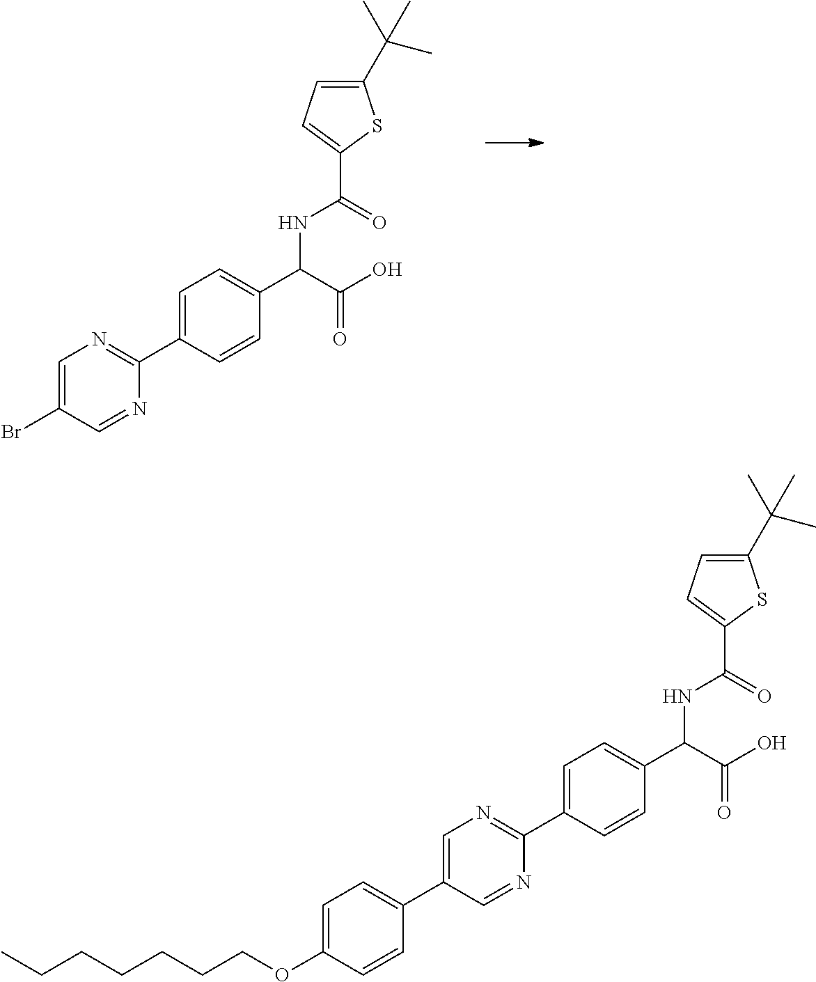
C(O)(C(C1=CC=C(C2=NC=C(Br)C=N2)C=C1)NC(=O)C1=CC=C(C(C)(C)C)S1)=O.C(O)(C(C1=CC=C(C2=NC=C(C3=CC=C(OCCCCCCC)C=C3)C=N2)C=C1)NC(=O)C1=CC=C(C(C)(C)C)S1)=O
